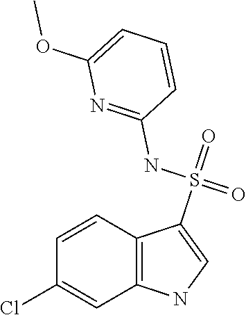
C1=CC2=C(C=C1Cl)NC=C2S(=O)(NC1=NC(OC)=CC=C1)=O
